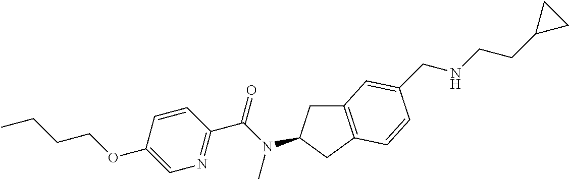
C1(OCCCC)=CN=C(C(N(C)C2CC3=C(C2)C=CC(CNCCC2CC2)=C3)=O)C=C1
